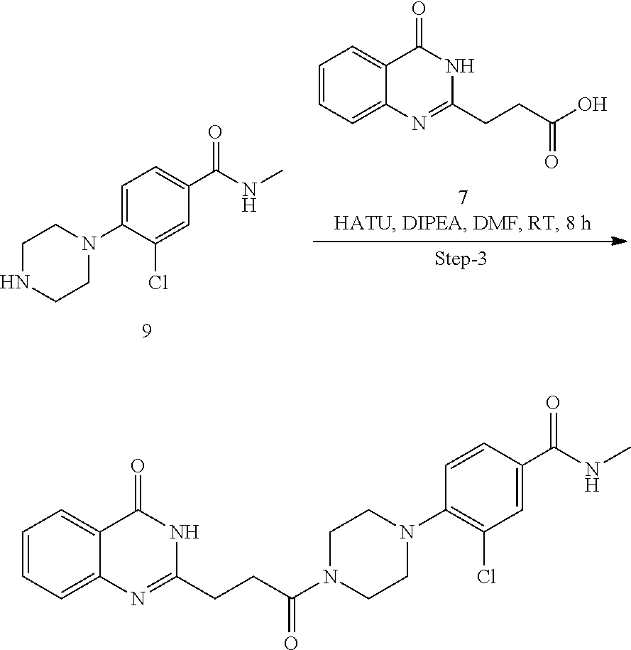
C1=CC(C(NC)=O)=CC(Cl)=C1N1CCN(C(CCC2=NC3=CC=CC=C3C(=O)N2)=O)CC1.C1=C(N2CCNCC2)C(Cl)=CC(C(NC)=O)=C1.C1=CC=C2C(=C1)C(=O)NC(CCC(O)=O)=N2
